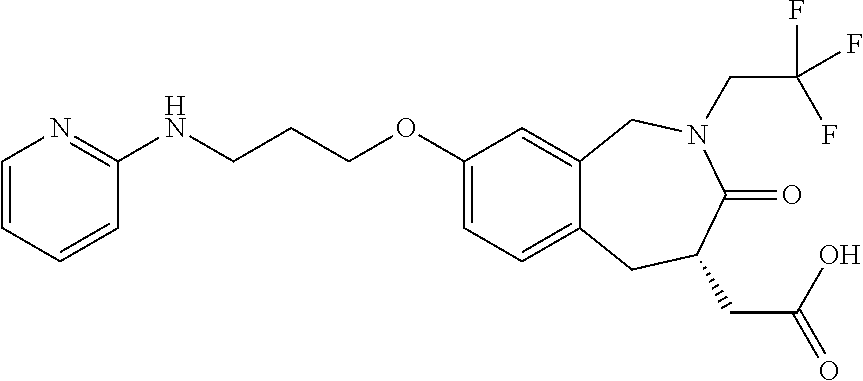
C1=CC=CC(NCCCOC2=CC=C3C(=C2)CN(CC(F)(F)F)C(=O)C(CC(=O)O)C3)=N1
